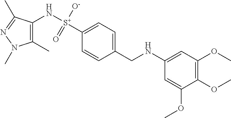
C1(N[S+](C2=CC=C(CNC3=CC(OC)=C(OC)C(OC)=C3)C=C2)(=O)[O-])=C(C)N(C)N=C1C
